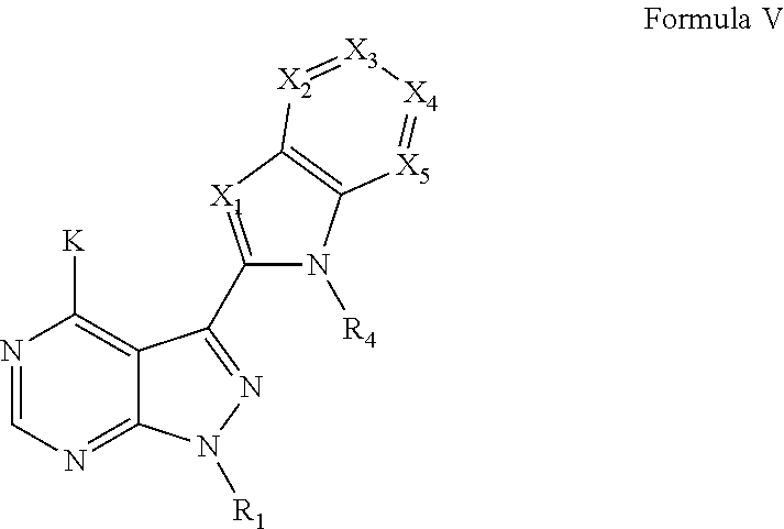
N1=CN=C2C(=C1[K])C(C1=[X1]C3=C(N1[R4])[X5]=[X4][X3]=[X2]3)=NN2[R1]
